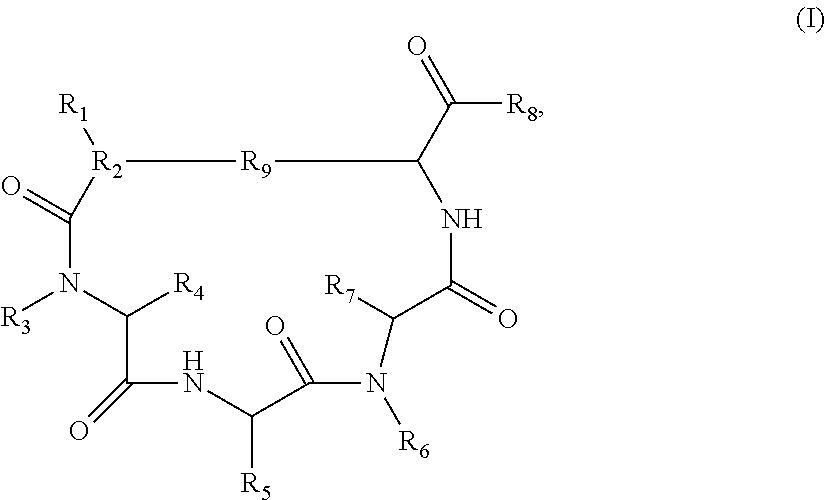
[R9]1C(C(=O)[R8])NC(=O)C([R7])N([R6])C(=O)C([R5])NC(=O)C([R4])N([R3])C(=O)[R2]1[R1]
